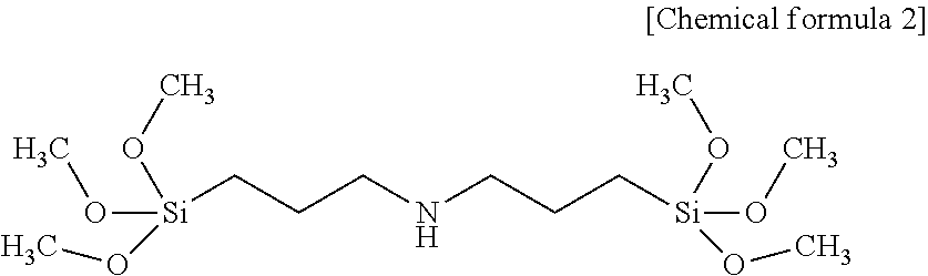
CO[Si](OC)(OC)CCCNCCC[Si](OC)(OC)OC
